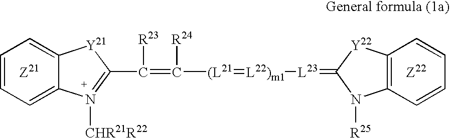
C(=C([(L21]=[L22)m1][L23]=C1N([R25])C2=C([Y22]1)C=CC=C2)[R24])([R23])C1=N([CHR21R22])C2=CC=CC=C2[Y21]1
